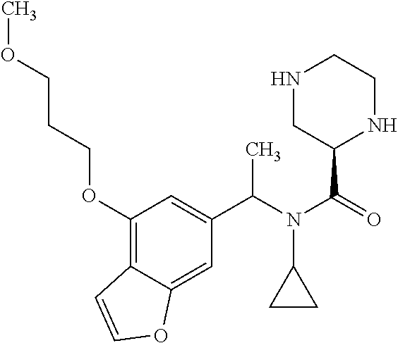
C1(OCCCOC)=C2C(=CC(C(N(C(=O)C3NCCNC3)C3CC3)C)=C1)OC=C2
